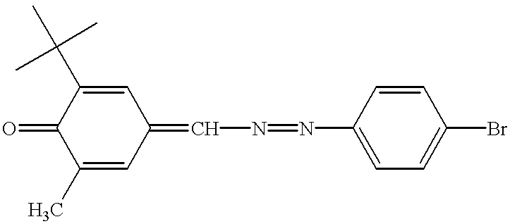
C1(C)=CC(=CN=NC2=CC=C(Br)C=C2)C=C(C(C)(C)C)C1=O
